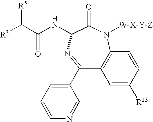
[R5]C(C(NC1C(=O)N([W-X-Y-Z])C2=C(C(C3=CC=CN=C3)=N1)C=C([R13])C=C2)=O)[R3]
